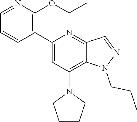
N1(CCC)N=CC2=NC(C3=C(OCC)N=CC=C3)=CC(N3CCCC3)=C12
